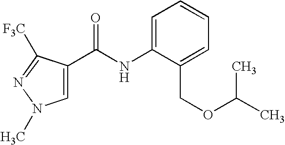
C1=C(C(NC2=CC=CC=C2COC(C)C)=O)C([F3C])=NN1C
